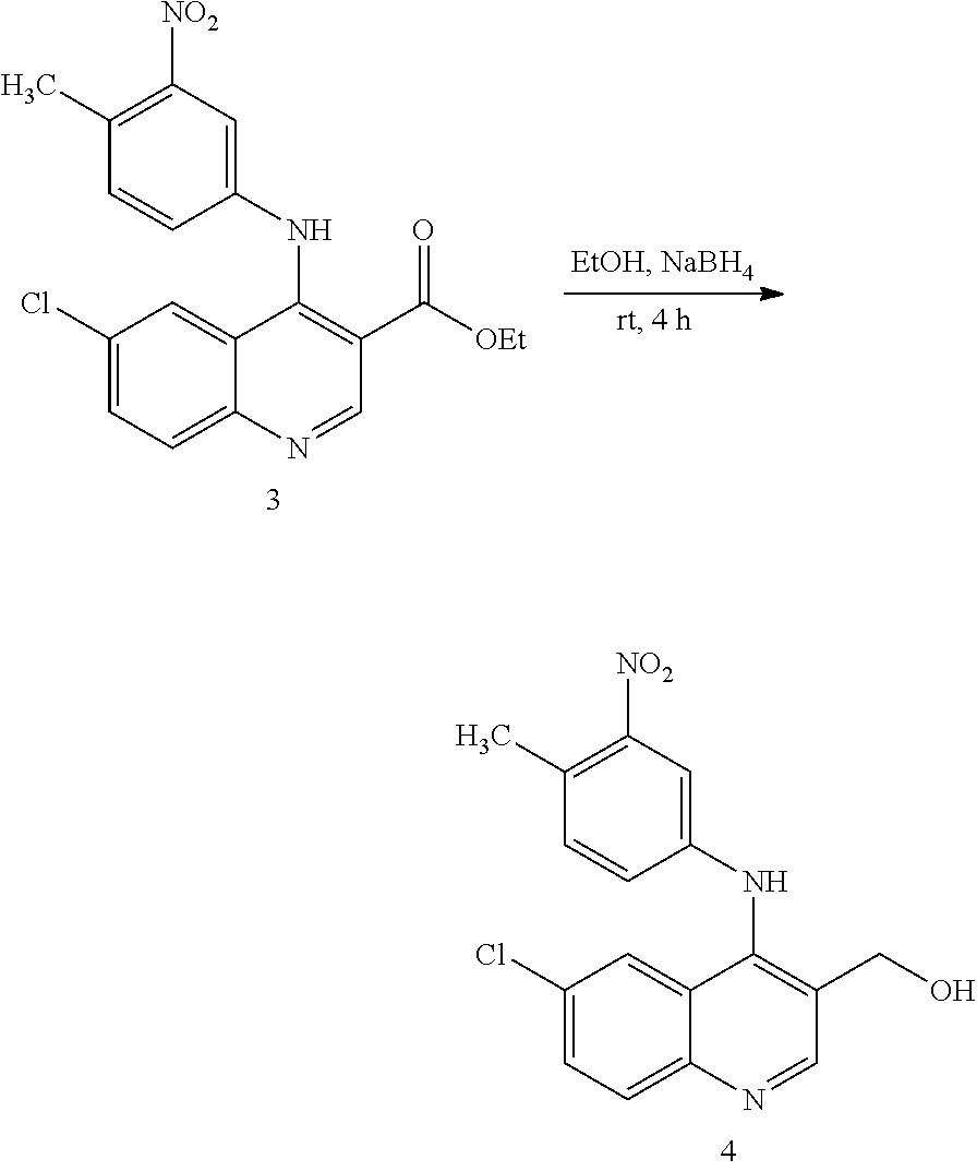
C1(Cl)=CC=C2C(=C1)C(NC1=CC([NO2])=C(C)C=C1)=C(CO)C=N2.C1(Cl)=CC=C2C(=C1)C(NC1=CC([NO2])=C(C)C=C1)=C(C([OEt])=O)C=N2
